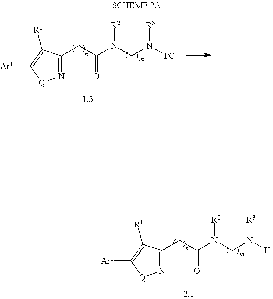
C(C(N(CN([PG])[R3])[R2])=O)C1=N[Q]C([Ar1])=C1[R1].C(C(N(CN([H])[R3])[R2])=O)C1=N[Q]C([Ar1])=C1[R1]
